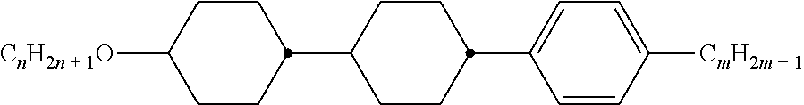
C1CC(C2=CC=C([CmH2m + 1])C=C2)CCC1C1CCC([CnH2n + 1O])CC1
